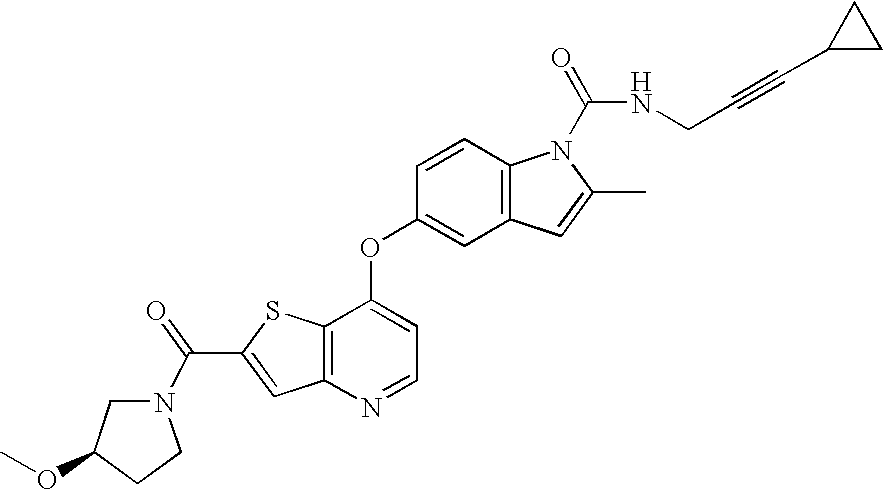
C12=C(C(OC3=CC4=C(C=C3)N(C(=O)NCC#CC3CC3)C(C)=C4)=CC=N1)SC(C(=O)N1CC(OC)CC1)=C2
